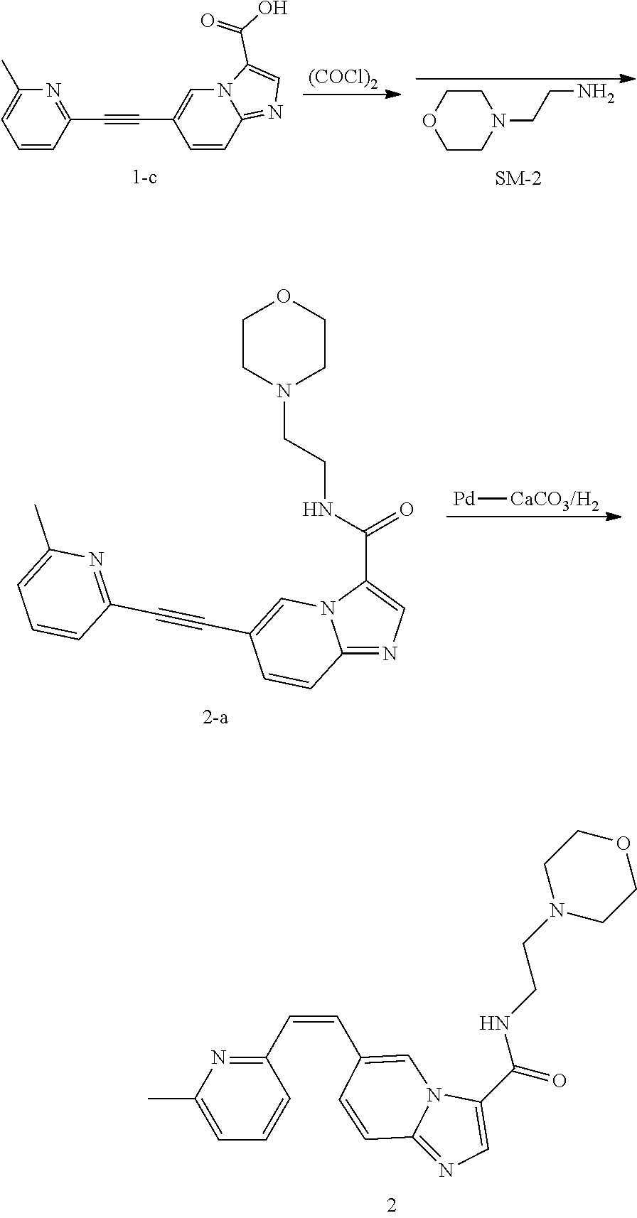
C1=CC(C#CC2=CN3C(=NC=C3C(O)=O)C=C2)=NC(C)=C1.[(COCl)2].C1CN(CCN)CCO1.[Pd][CaCO3/H2].C1CN(CCNC(C2=CN=C3N2C=C(C#CC2=NC(C)=CC=C2)C=C3)=O)CCO1.C1(C=CC2=CN3C(C(NCCN4CCOCC4)=O)=CN=C3C=C2)=NC(C)=CC=C1
